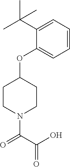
C1(OC2CCN(C(C(O)=O)=O)CC2)=CC=CC=C1C(C)(C)C
